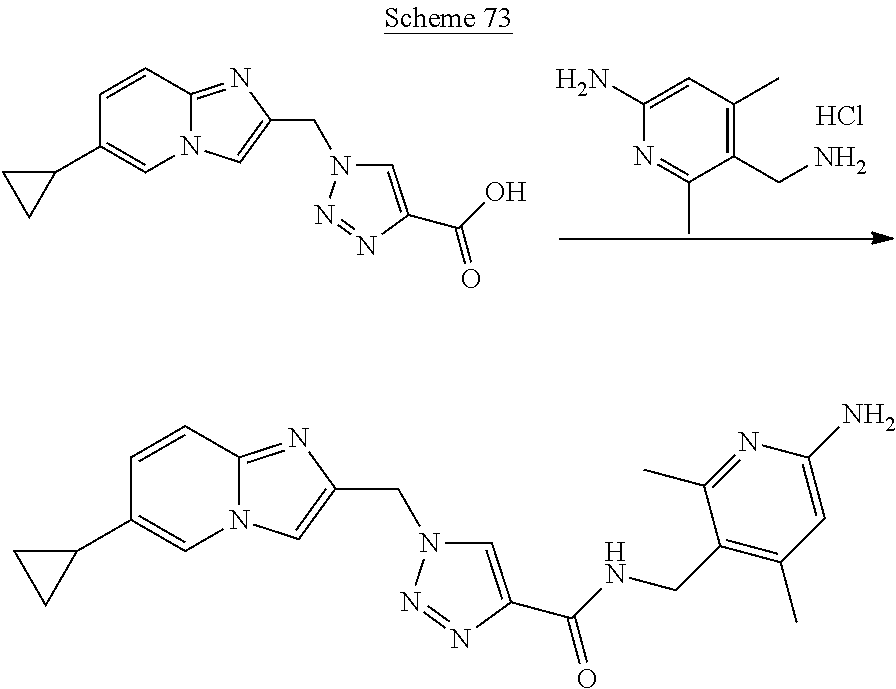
C1(CN)=C(C)C=C(N)N=C1C.Cl.N12C(=NC(CN3C=C(C(O)=O)N=N3)=C1)C=CC(C1CC1)=C2.N12C(=NC(CN3C=C(C(NCC4=C(C)C=C(N)N=C4C)=O)N=N3)=C1)C=CC(C1CC1)=C2
